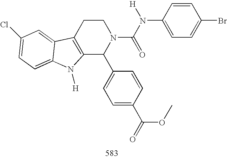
C12=C(CCN(C(N(C3=CC=C(Br)C=C3)[H])=O)C1C1=CC=C(C(OC)=O)C=C1)C1=CC(Cl)=CC=C1N2[H]
